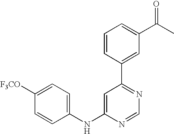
C1(NC2=CC(C3=CC(C(C)=O)=CC=C3)=NC=N2)=CC=C([F3CO])C=C1
